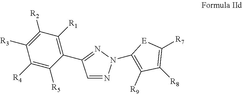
C1=NN(C2=C([R9])C([R8])=C([R7])[E]2)N=C1C1=C([R1])C([R2])=C([R3])C([R4])=C1[R5]
